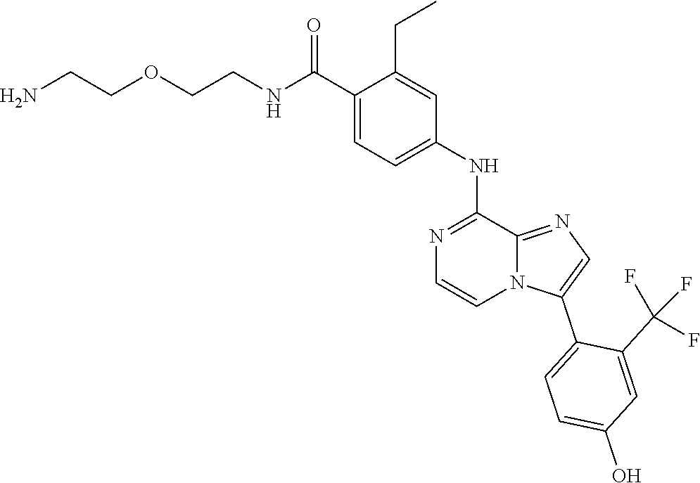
C1(C(NCCOCCN)=O)=CC=C(NC2=NC=CN3C2=NC=C3C2=CC=C(O)C=C2C(F)(F)F)C=C1CC
